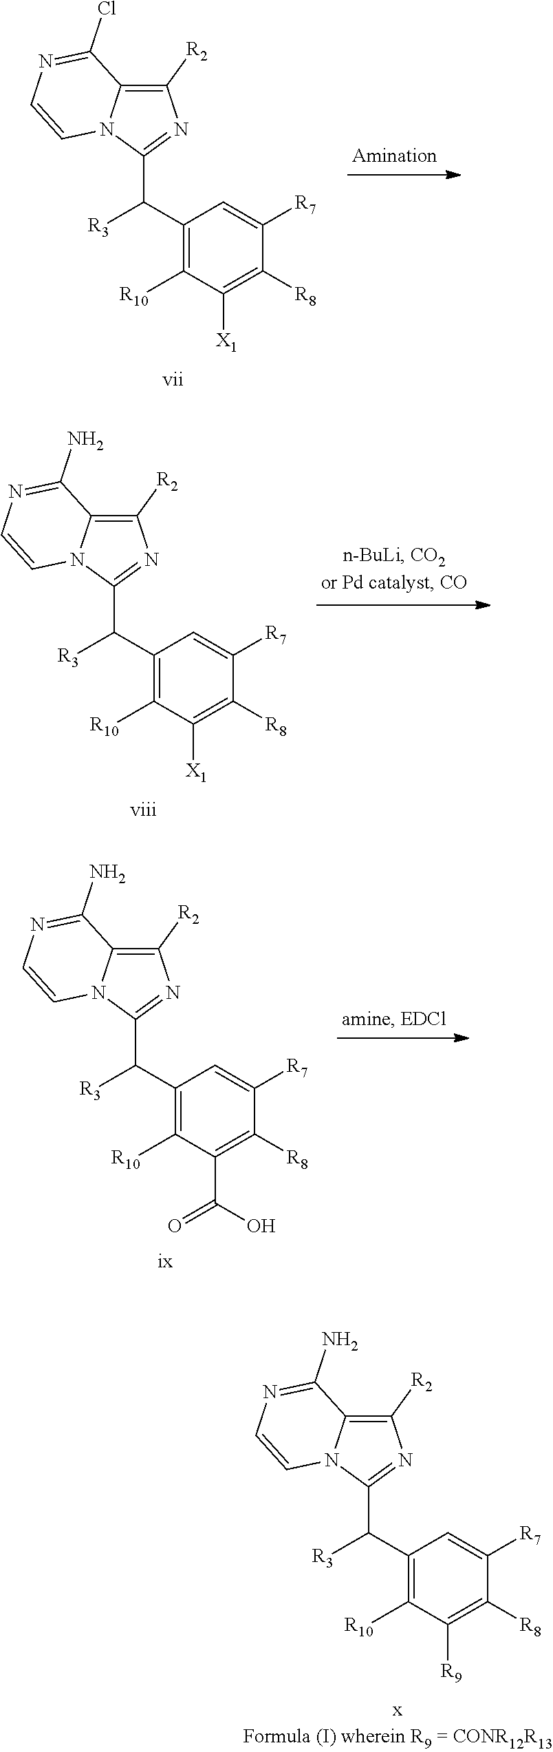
C1(C([R3])C2=NC([R2])=C3N2C=CN=C3Cl)=C([R10])C([X1])=C([R8])C([R7])=C1.C1(C([R3])C2=NC([R2])=C3N2C=CN=C3N)=C([R10])C([X1])=C([R8])C([R7])=C1.C1(C([R3])C2=NC([R2])=C3N2C=CN=C3N)=C([R10])C(C(=O)O)=C([R8])C([R7])=C1.C1(C([R3])C2=NC([R2])=C3N2C=CN=C3N)=C([R10])C([R9])=C([R8])C([R7])=C1
